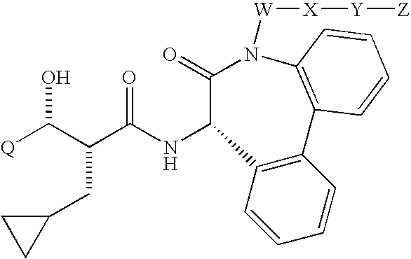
[Q]C(C(C(NC1C(=O)N([W][X][Y][Z])C2=C(C3=C1C=CC=C3)C=CC=C2)=O)CC1CC1)O
